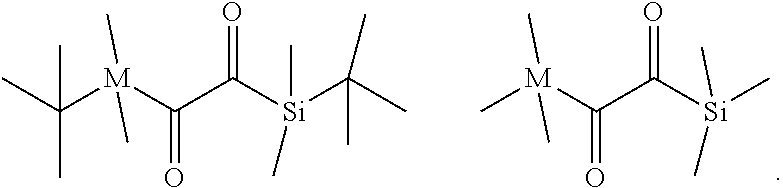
CC([M](C(C([Si](C(C)(C)C)(C)C)=O)=O)(C)C)(C)C.C[M](C(C([Si](C)(C)C)=O)=O)(C)C
